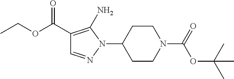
C1(C(OCC)=O)=C(N)N(C2CCN(C(=O)OC(C)(C)C)CC2)N=C1
